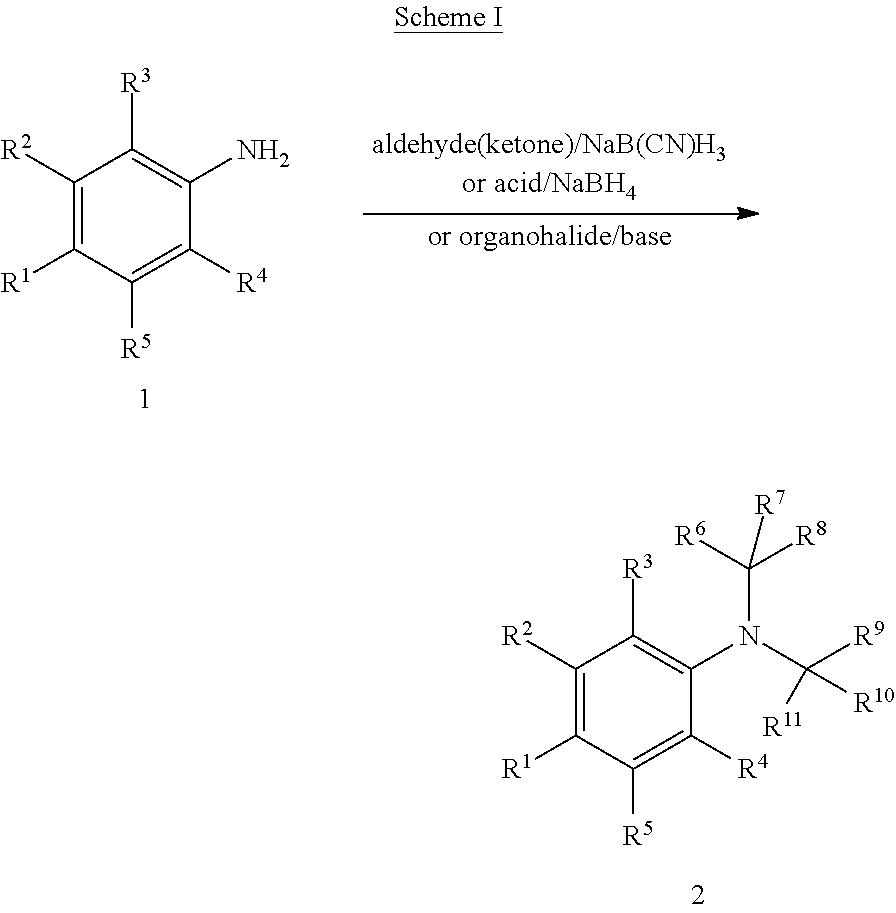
C1([R2])=C([R1])C([R5])=C([R4])C(N(C([R10])([R9])[R11])C([R6])([R8])[R7])=C1[R3].C1([R2])=C([R1])C([R5])=C([R4])C(N)=C1[R3]
